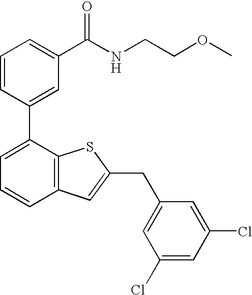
C1=CC=C(C(NCCOC)=O)C=C1C1=CC=CC2=C1SC(CC1=CC(Cl)=CC(Cl)=C1)=C2
